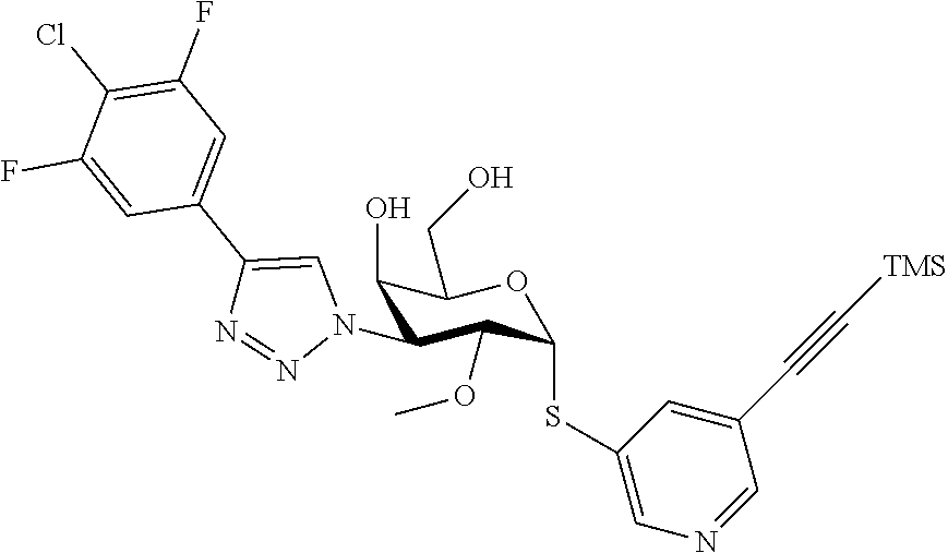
C1(O)C(N2C=C(C3=CC(F)=C(Cl)C(F)=C3)N=N2)C(OC)C(SC2=CN=CC(C#C[TMS])=C2)OC1CO
